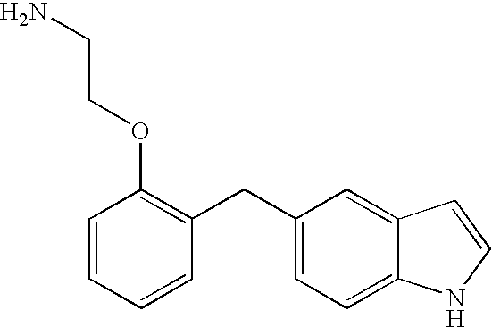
C1=CC=CC(CC2=CC=C3C(=C2)C=CN3)=C1OCCN
